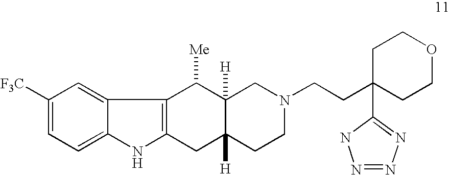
C1([F3C])=CC=C2C(=C1)C1=C(N2)CC2([H])C([H])(C1[Me])CN(CCC1(C3=NN=NN3)CCOCC1)CC2
